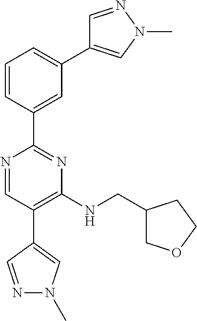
N1=CC(C2=CN(C)N=C2)=C(NCC2COCC2)N=C1C1=CC(C2=CN(C)N=C2)=CC=C1
